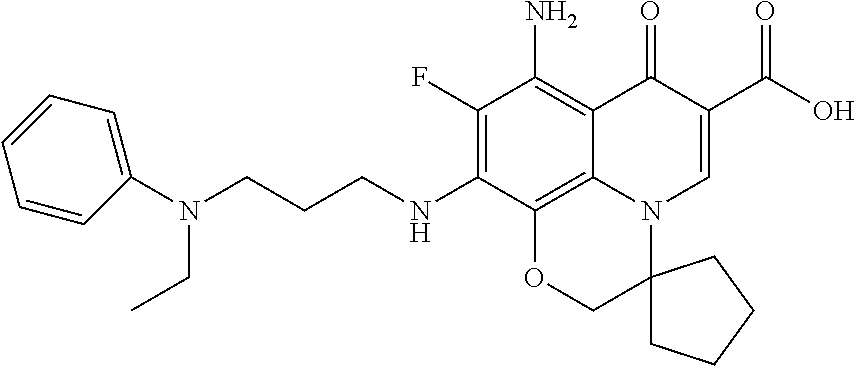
C1(F)=C(NCCCN(C2=CC=CC=C2)CC)C2=C3C(=C1N)C(=O)C(C(O)=O)=CN3C1(CO2)CCCC1
